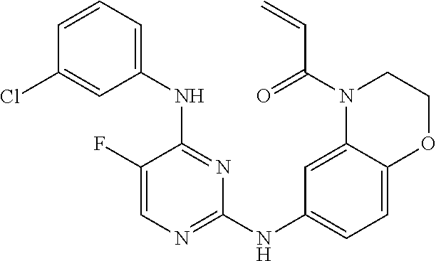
C1(F)=CN=C(NC2=CC=C3C(=C2)N(C(=O)C=C)CCO3)N=C1NC1=CC=CC(Cl)=C1
